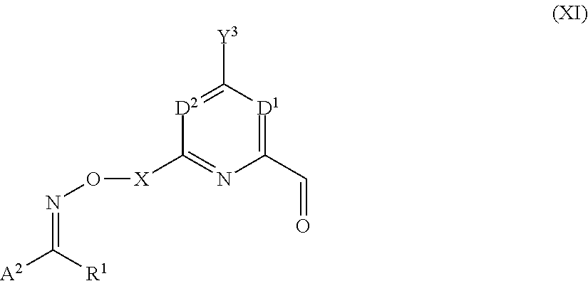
C1([X]ON=C([A2])[R1])=NC(C=O)=[D1]C([Y3])=[D2]1
